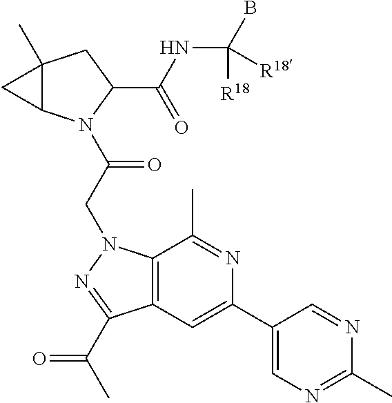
C12(C)C(N(C(CN3C4=C(C=C(C5=CN=C(C)N=C5)N=C4C)C(C(C)=O)=N3)=O)C(C(NC(B)([R18])[R18])=O)C1)C2
